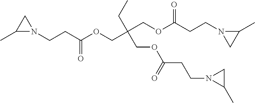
C1(C)N(CCC(OCC(COC(CCN2CC2C)=O)(COC(CCN2C(C)C2)=O)CC)=O)C1
